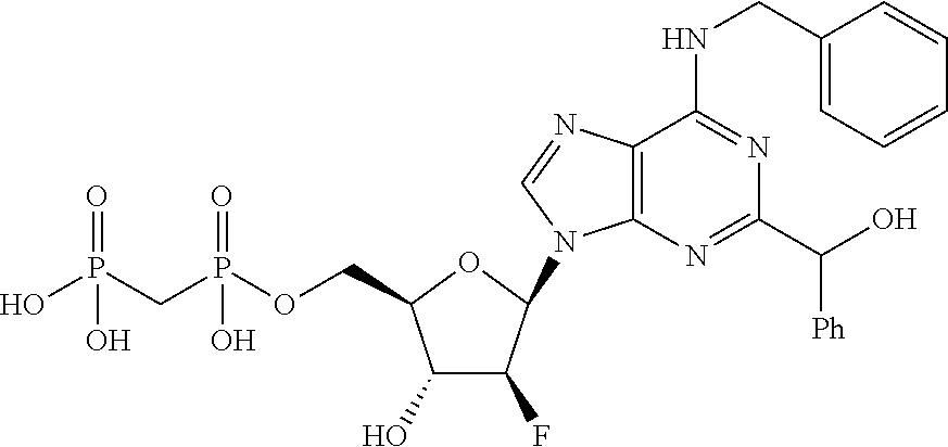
C1(O)C(F)C(N2C3=C(N=C2)C(NCC2=CC=CC=C2)=NC(C(O)[Ph])=N3)OC1COP(CP(O)(=O)O)(=O)O
